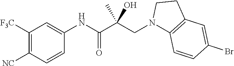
C1([F3C])=C([NC])C=CC(NC(=O)C(CN2C3=C(CC2)C=C(Br)C=C3)(C)O)=C1
